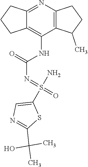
N(C(NC1=C2CCCC2=NC2=C1C(C)CC2)=O)=S(N)(=O)C1=CN=C(C(C)(C)O)S1
